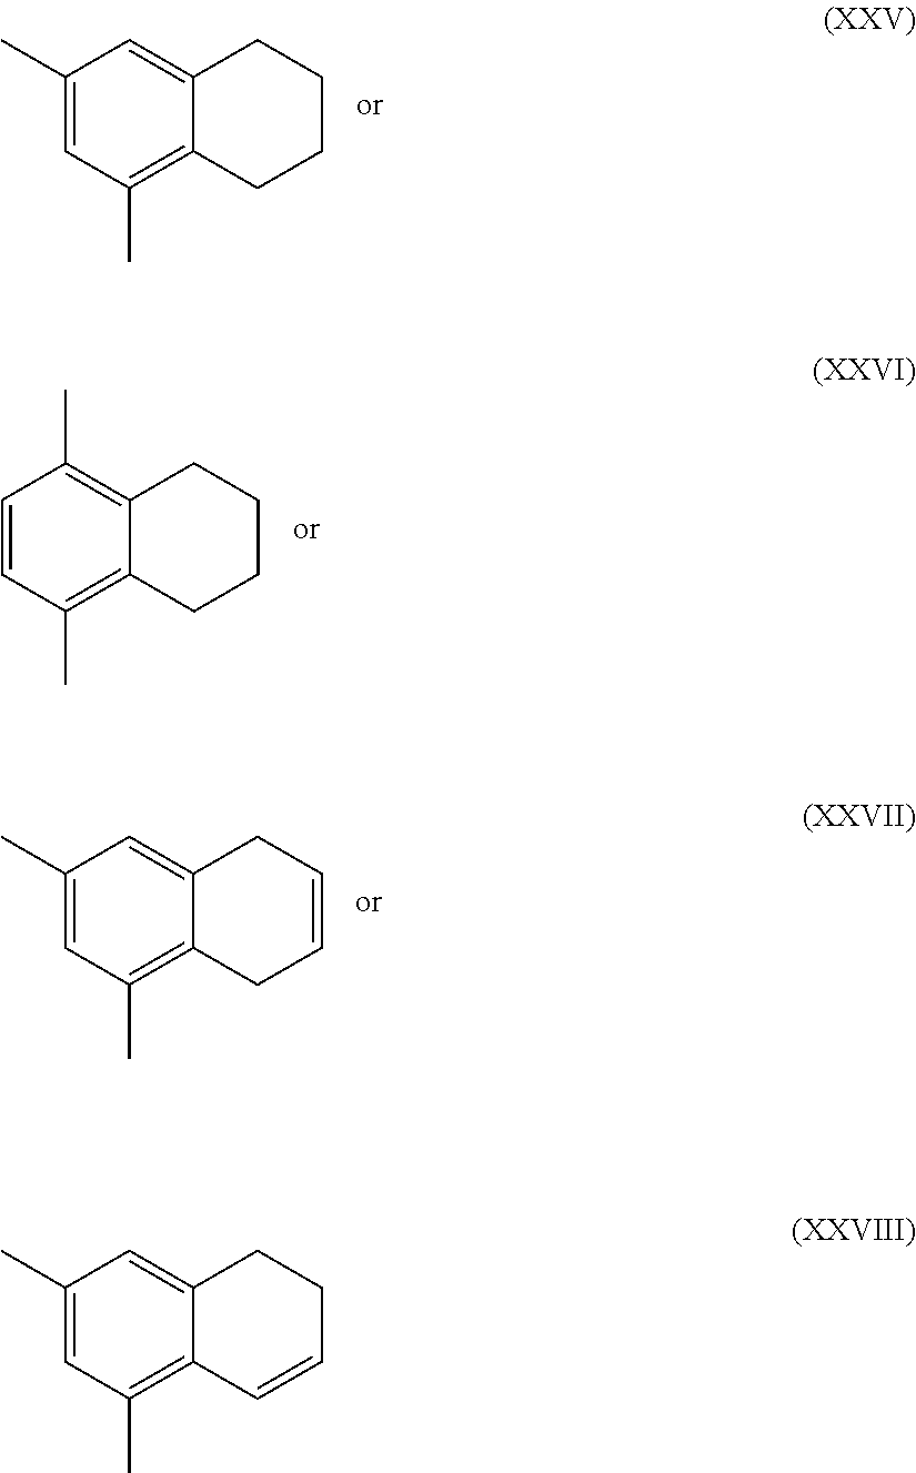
C1(C)=CC(C)=C2C(=C1)CCCC2.C1=CC(C)=C2C(=C1C)CCCC2.C1(C)=CC(C)=C2C(=C1)CC=CC2.C1(C)=CC(C)=C2C(=C1)CCC=C2
